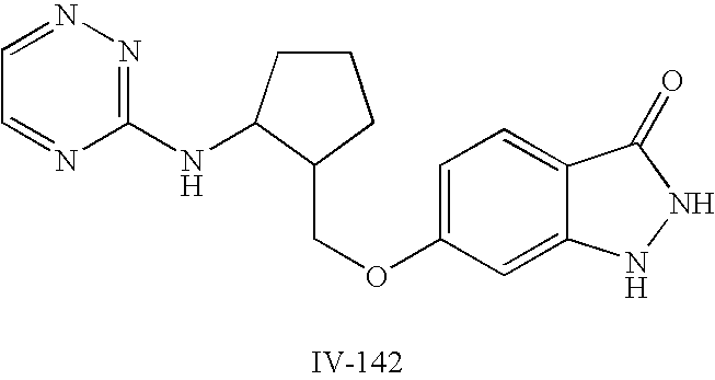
C1=C(OCC2CCCC2NC2=NN=CC=N2)C=C2C(=C1)C(=O)NN2
